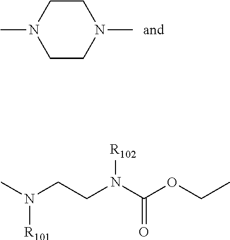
C1CN(C)CCN1C.CN(CCN(C(OCC)=O)[R102])[R101]
